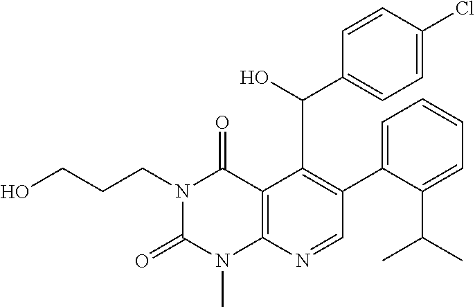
C1=CC(Cl)=CC=C1C(C1=C(C2=CC=CC=C2C(C)C)C=NC2=C1C(=O)N(CCCO)C(=O)N2C)O
